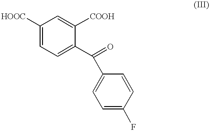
C1([HOOC])=CC=C(C(=O)C2=CC=C(F)C=C2)C([COOH])=C1
